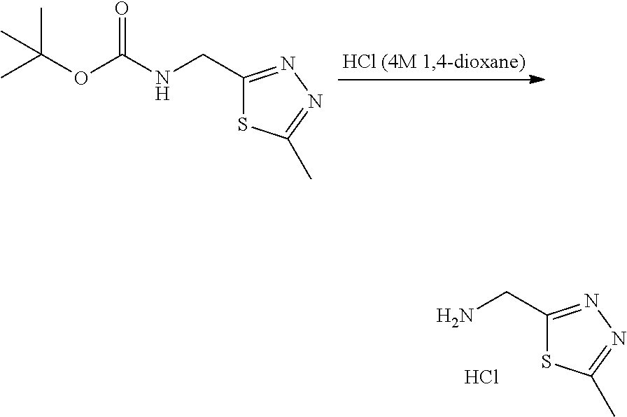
C(OC(NCC1=NN=C(C)S1)=O)(C)(C)C.NCC1=NN=C(C)S1.Cl
